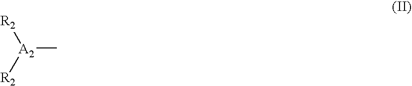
[A2](C)([R2])[R2]
